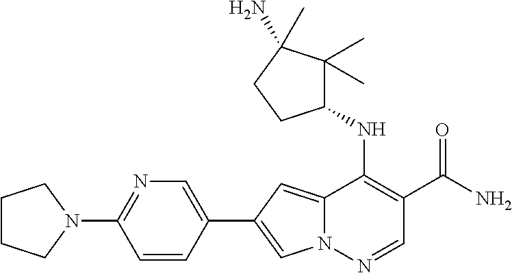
N12C(=CC(C3=CN=C(N4CCCC4)C=C3)=C1)C(NC1C(C)(C)C(N)(C)CC1)=C(C(N)=O)C=N2
